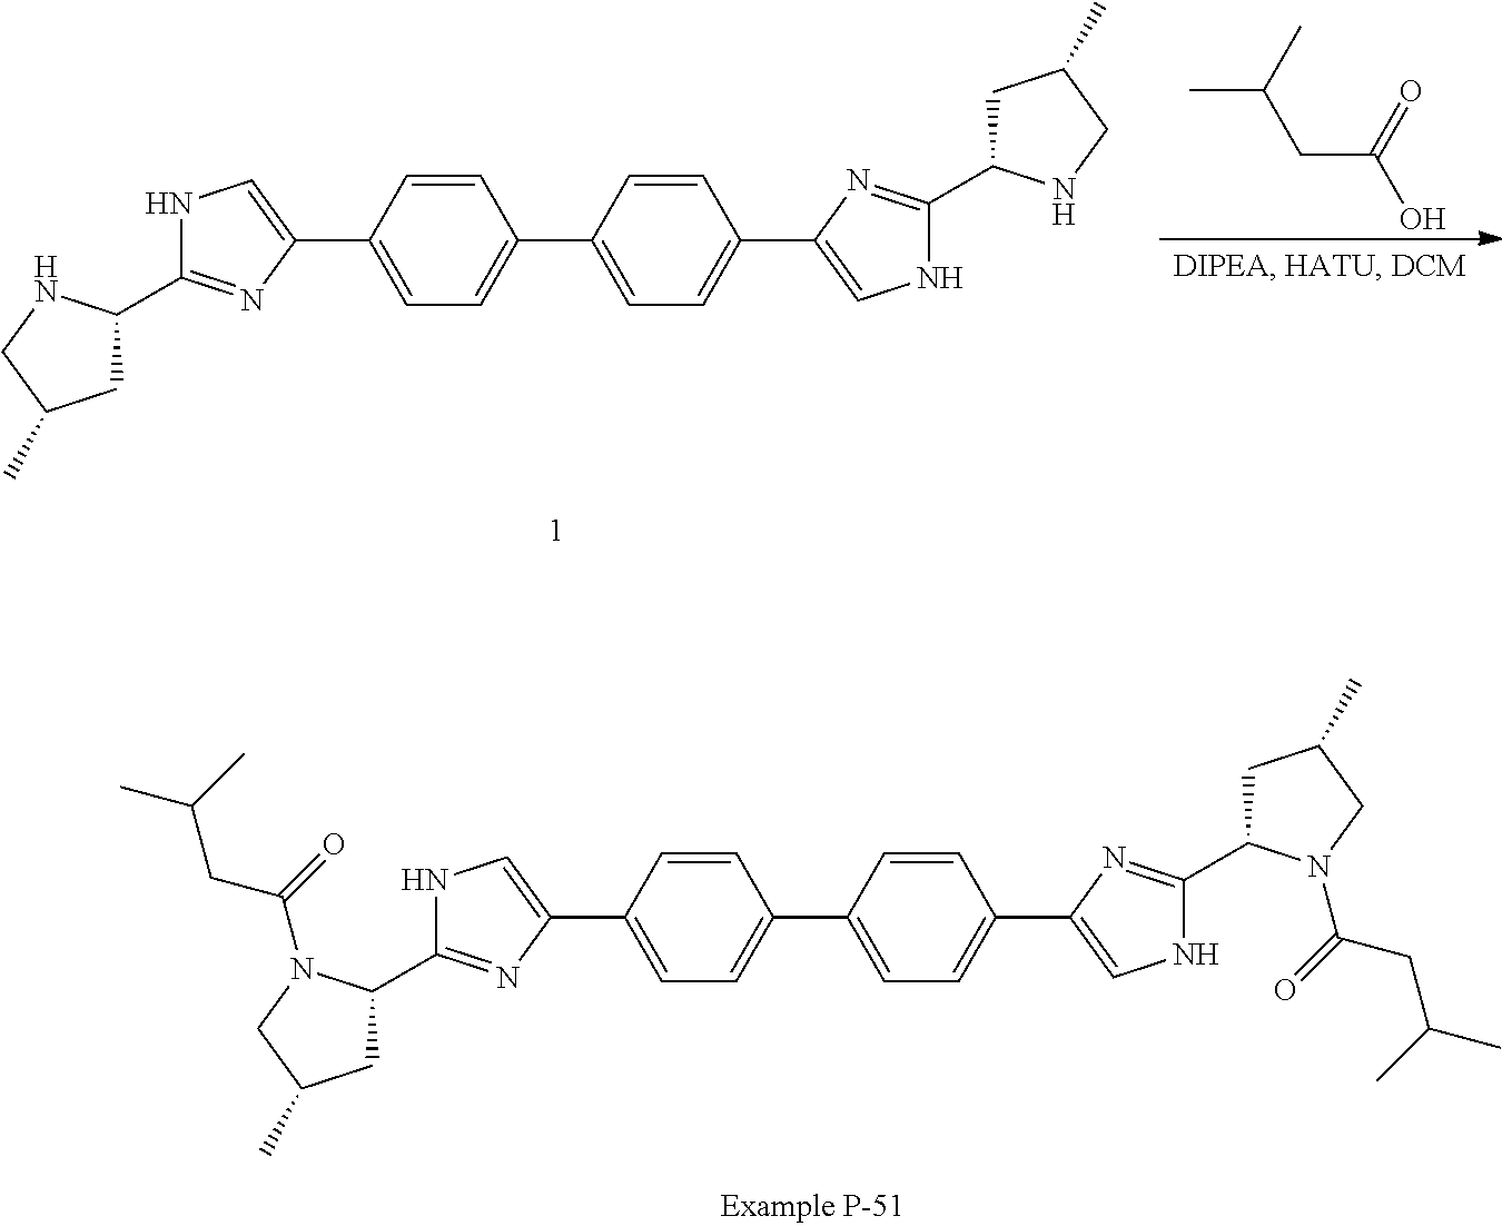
C1(C2=CC=C(C3=CNC(C4CC(C)CN4C(=O)CC(C)C)=N3)C=C2)=CC=C(C2=CNC(C3CC(C)CN3C(=O)CC(C)C)=N2)C=C1.C1(C2=CC=C(C3=CNC(C4CC(C)CN4)=N3)C=C2)=CC=C(C2=CNC(C3CC(C)CN3)=N2)C=C1.CC(C)CC(O)=O
